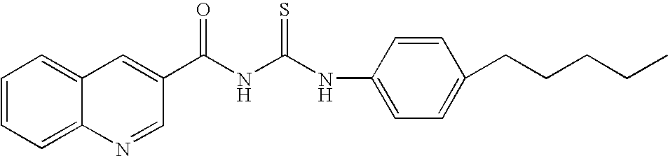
C1=CC=C2C(=C1)C=C(C(NC(NC1=CC=C(CCCCC)C=C1)=S)=O)C=N2
